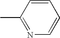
N1=C(C)C=CC=C1
